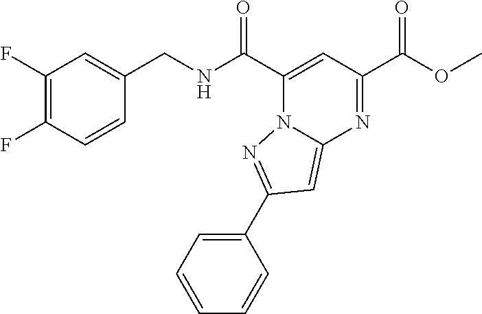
C1(F)=C(F)C=CC(CNC(C2=CC(C(OC)=O)=NC3=CC(C4=CC=CC=C4)=NN23)=O)=C1
